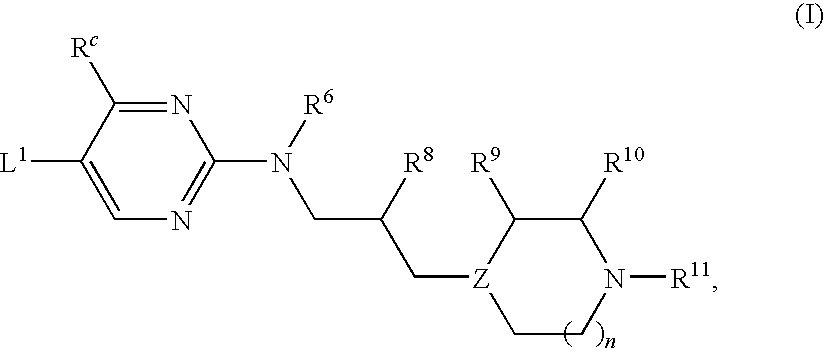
C1(N([R6])CC(C[Z]2CCN([R11])C([R10])C2[R9])[R8])=NC=C([L1])C([Rc])=N1
